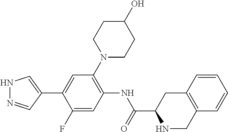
N1N=CC(C2=CC(N3CCC(O)CC3)=C(NC(=O)C3NCC4=C(C3)C=CC=C4)C=C2F)=C1
